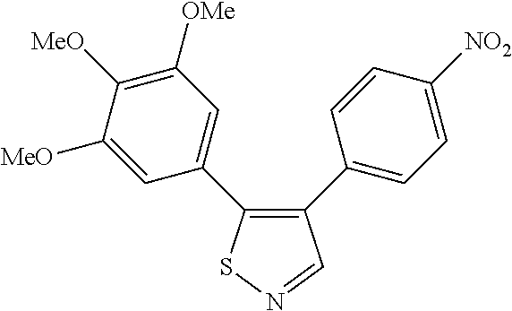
C1([MeO])=CC(C2=C(C3=CC=C([NO2])C=C3)C=NS2)=CC([OMe])=C1[MeO]
